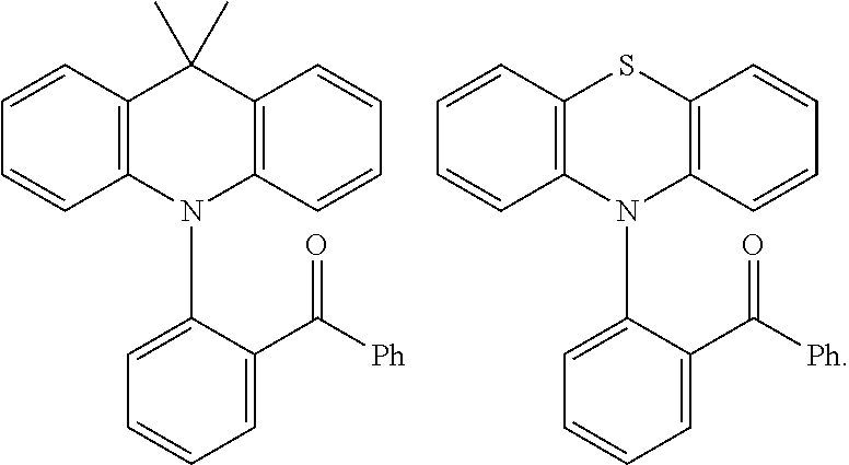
C1=CC2=C(C=C1)C(C)(C)C1=C(N2C2=CC=CC=C2C([Ph])=O)C=CC=C1.C1=CC2=C(C=C1)SC1=C(N2C2=CC=CC=C2C([Ph])=O)C=CC=C1
